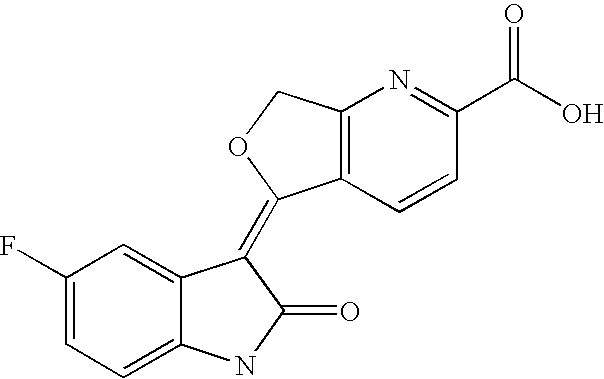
C1(F)=CC=C2C(=C1)C(=C1C3=C(CO1)N=C(C(O)=O)C=C3)C(=O)N2
